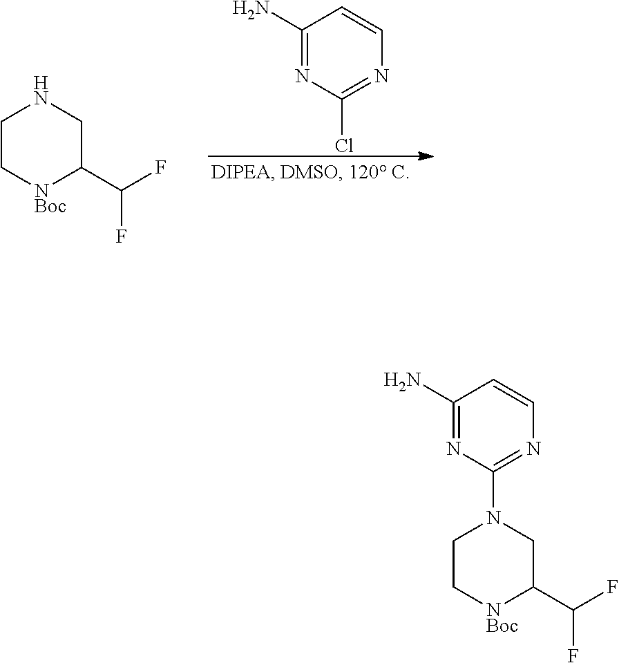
C1C[NBoc]C(C(F)F)CN1C1=NC=CC(N)=N1.C1C[NBoc]C(C(F)F)CN1.C1(N)=NC(Cl)=NC=C1
